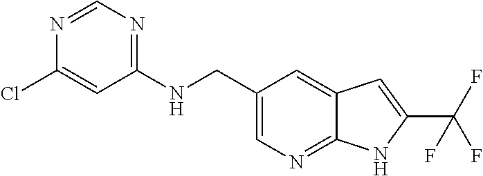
C1(CNC2=NC=NC(Cl)=C2)=CN=C2C(=C1)C=C(C(F)(F)F)N2
